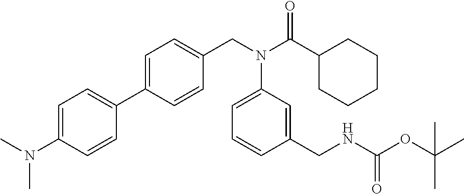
C1=C(N(C)C)C=CC(C2=CC=C(CN(C(C3CCCCC3)=O)C3=CC=CC(CNC(OC(C)(C)C)=O)=C3)C=C2)=C1
